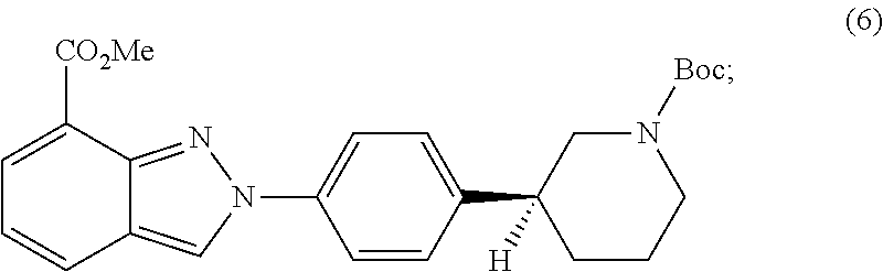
C1=CC(C2([H])CCCN([Boc])C2)=CC=C1N1N=C2C([CO2Me])=CC=CC2=C1
